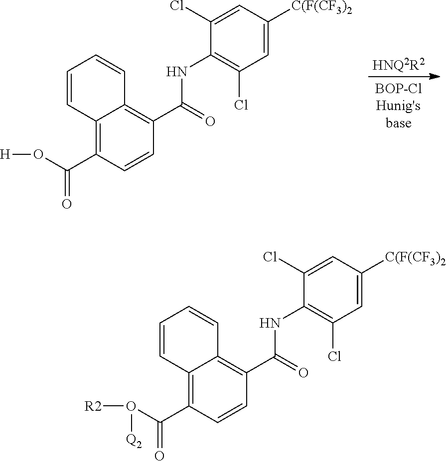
C1=CC2=C(C(O[H])=O)C=CC(C(=O)NC3=C(Cl)C=C([C(F(CF3)2])C=C3Cl)=C2C=C1.[HNQ2R2].C1=CC2=C(C(O([R2])[Q2])=O)C=CC(C(=O)NC3=C(Cl)C=C([C(F(CF3)2])C=C3Cl)=C2C=C1
